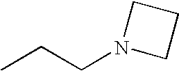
CCCN1CCC1
